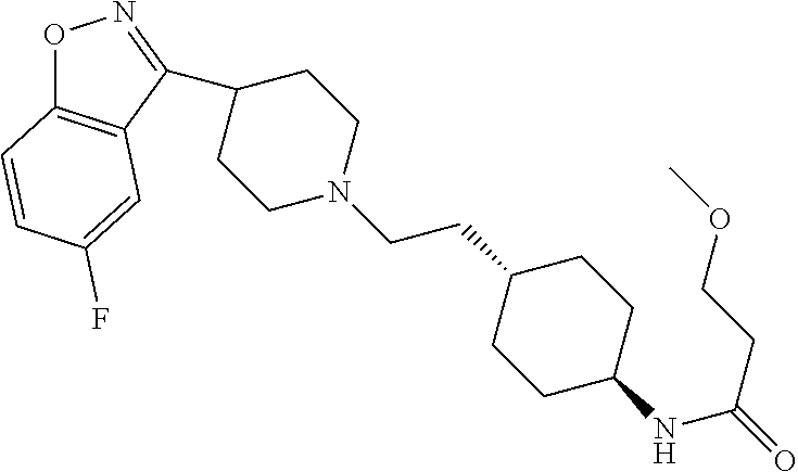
O1C2=C(C(C3CCN(CCC4CCC(NC(=O)CCOC)CC4)CC3)=N1)C=C(F)C=C2
